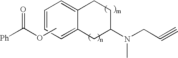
COC([Ph])=O.C1=CC=C2C(=C1)CCC(N(CC#C)C)C2
